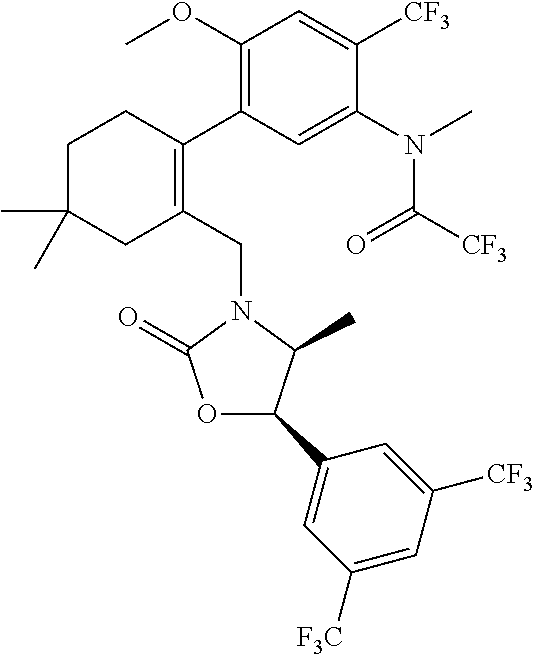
C1C(C)(C)CC(CN2C(=O)OC(C3=CC([F3C])=CC([CF3])=C3)C2C)=C(C2=C(OC)C=C([CF3])C(N(C)C([CF3])=O)=C2)C1
